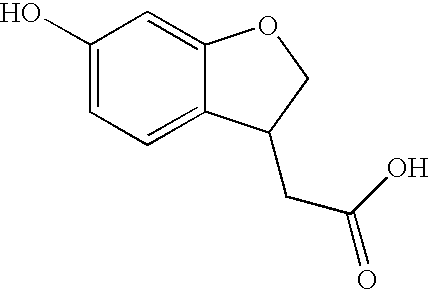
OC1=CC=C2C(=C1)OCC2CC(O)=O
